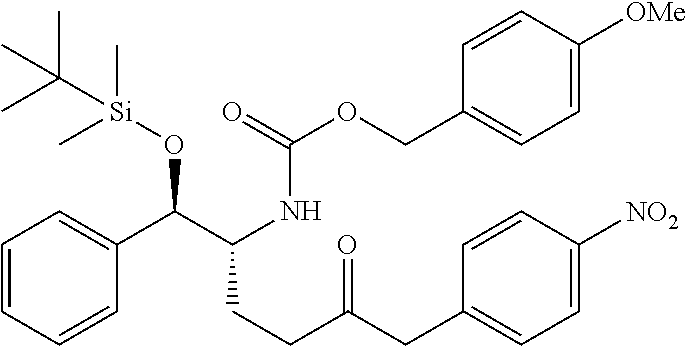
N(C(C(C1=CC=CC=C1)O[Si](C)(C)C(C)(C)C)CCC(CC1=CC=C([NO2])C=C1)=O)C(OCC1=CC=C([OMe])C=C1)=O
